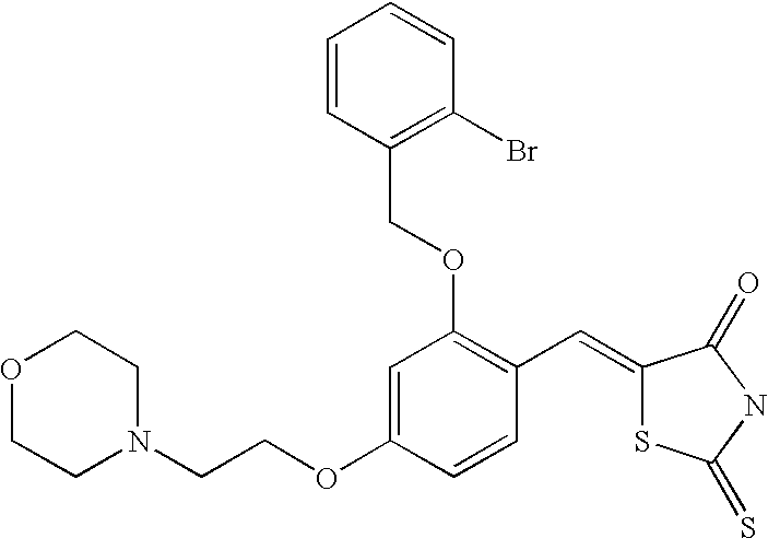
C(OC1=C(C=C2SC(=S)NC2=O)C=CC(OCCN2CCOCC2)=C1)C1=C(Br)C=CC=C1
